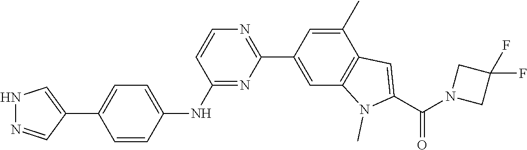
C1(C2=CNN=C2)=CC=C(NC2=NC(C3=CC4=C(C(C)=C3)C=C(C(N3CC(F)(F)C3)=O)N4C)=NC=C2)C=C1
